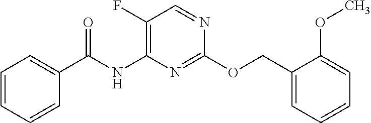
C1(COC2=NC(NC(C3=CC=CC=C3)=O)=C(F)C=N2)=CC=CC=C1OC
